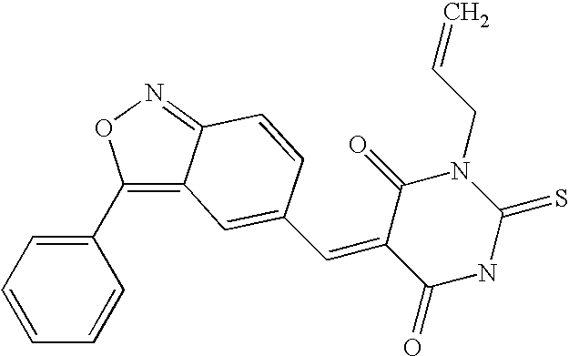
C1(C2=CC=CC=C2)=C2C(=NO1)C=CC(C=C1C(=O)NC(=S)N(CC=C)C1=O)=C2
